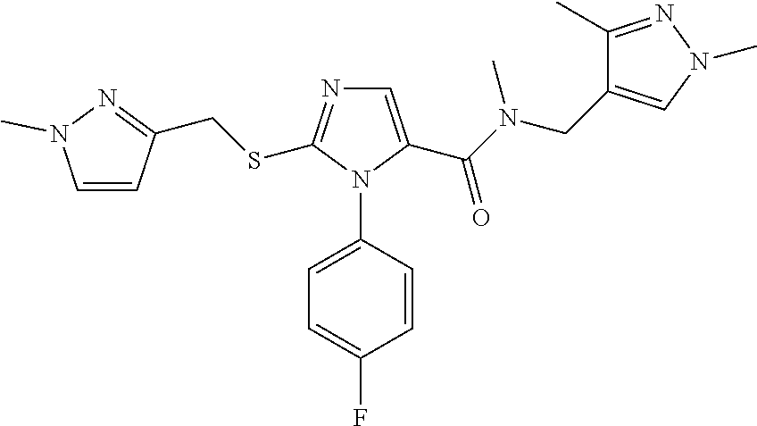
C(SC1=NC=C(C(N(CC2=CN(C)N=C2C)C)=O)N1C1=CC=C(F)C=C1)C1=NN(C)C=C1
